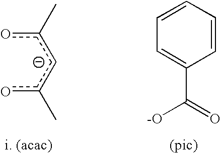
c(o)(cc(o)C)C.C1=CC=CC(C(=O)[-O])=C1
